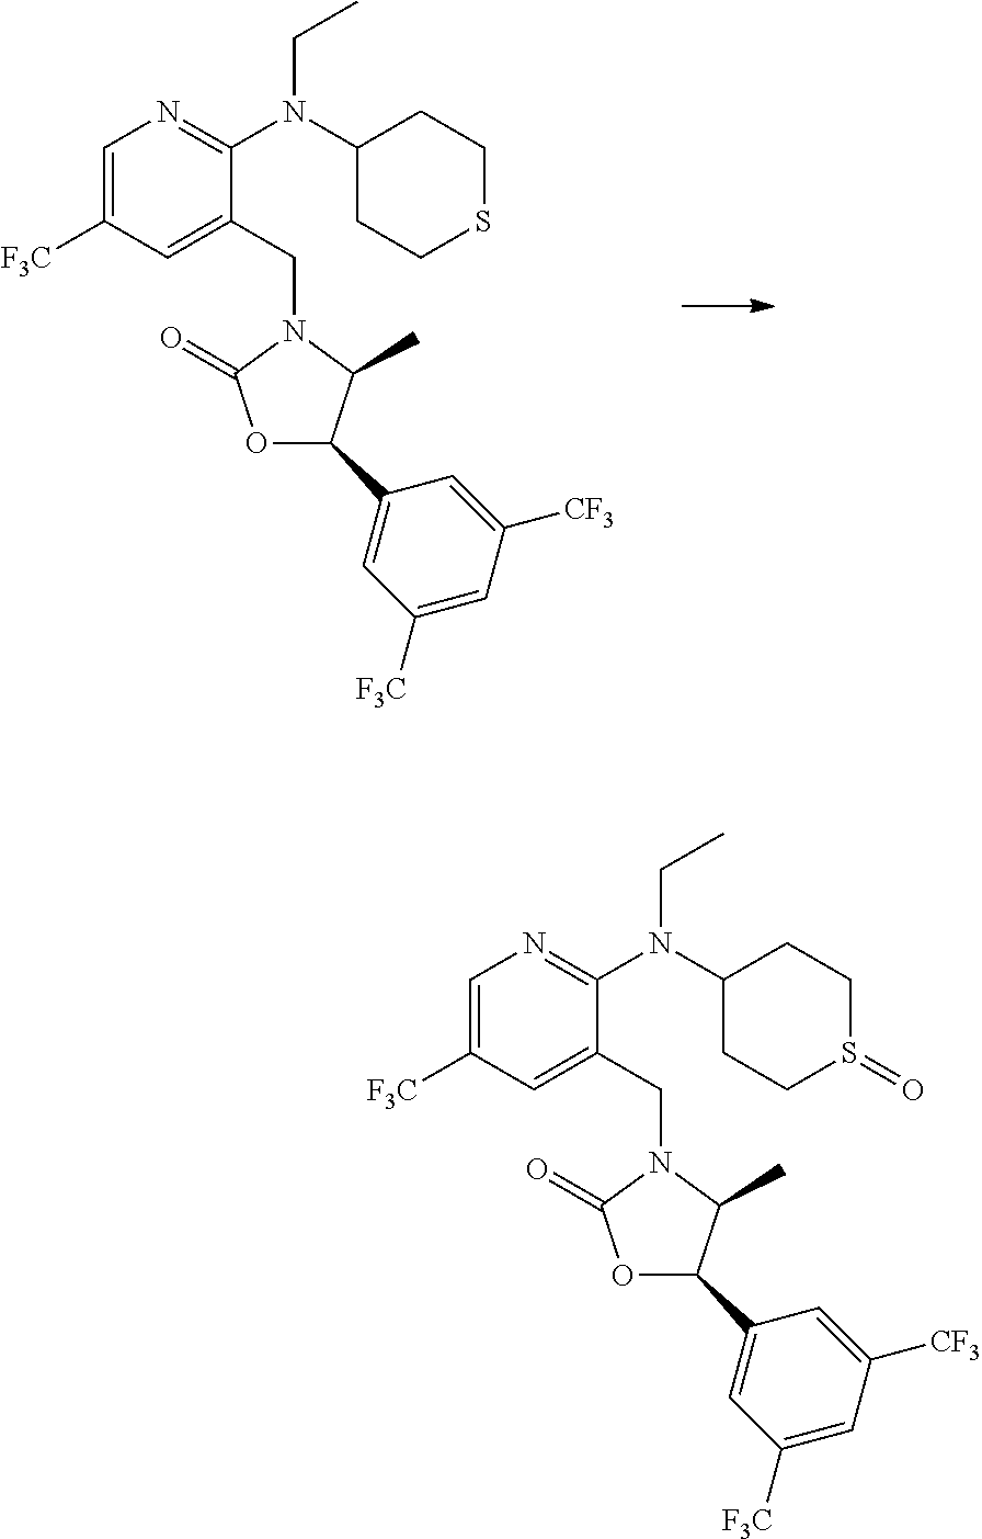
C1=C([F3C])C=C(CN2C(=O)OC(C3=CC([F3C])=CC([CF3])=C3)C2C)C(N(C2CCSCC2)CC)=N1.C1=C([F3C])C=C(CN2C(=O)OC(C3=CC([F3C])=CC([CF3])=C3)C2C)C(N(C2CCS(=O)CC2)CC)=N1
